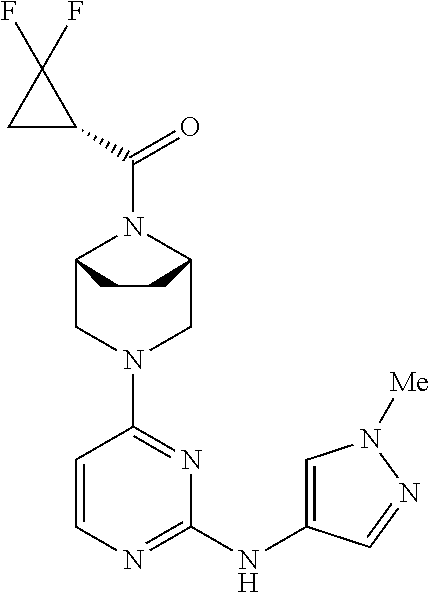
C12CN(C3=NC(NC4=CN([Me])N=C4)=NC=C3)CC(N1C(=O)C1C(F)(F)C1)CC2
